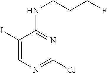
C1(I)=CN=C(Cl)N=C1NCCCF
